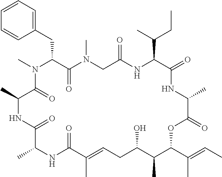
C1=CC=C(CC2C(=O)N(C)CC(=O)NC(C(C)CC)C(=O)NC(C)C(=O)OC(C(C)=CC)C(C)C(O)CC=C(C)C(=O)NC(C)C(=O)NC(C)C(=O)N2C)C=C1
